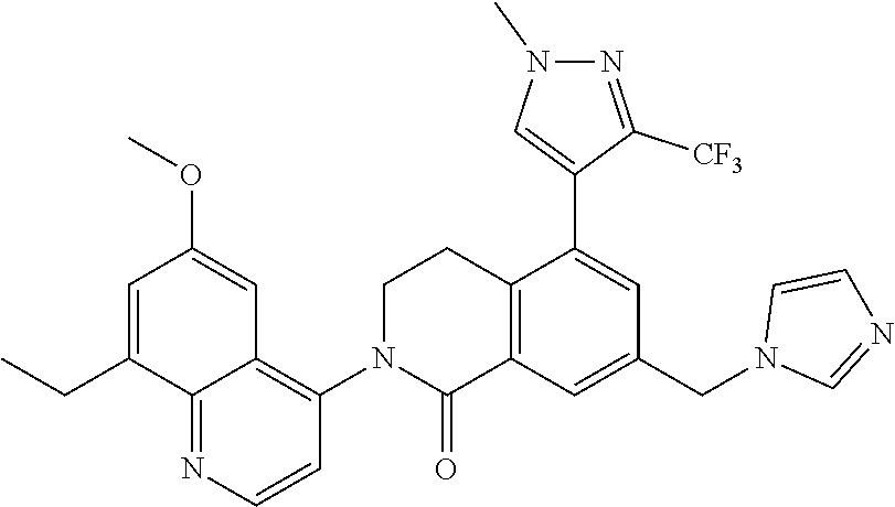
C12=C(C=C(CN3C=NC=C3)C=C1C1=CN(C)N=C1[CF3])C(=O)N(C1=C3C(=NC=C1)C(CC)=CC(OC)=C3)CC2
